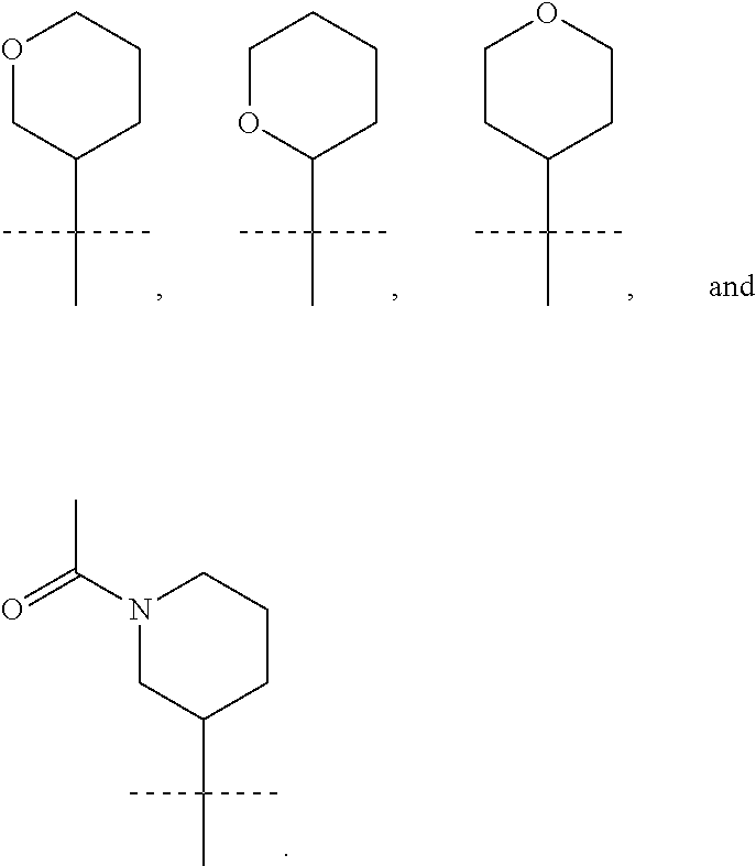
N1(C(=O)C)CC(C(C)(C)C)CCC1.O1CC(C(C)(C)C)CCC1.C1OC(C(C)(C)C)CCC1.C1CC(C(C)(C)C)CCO1
